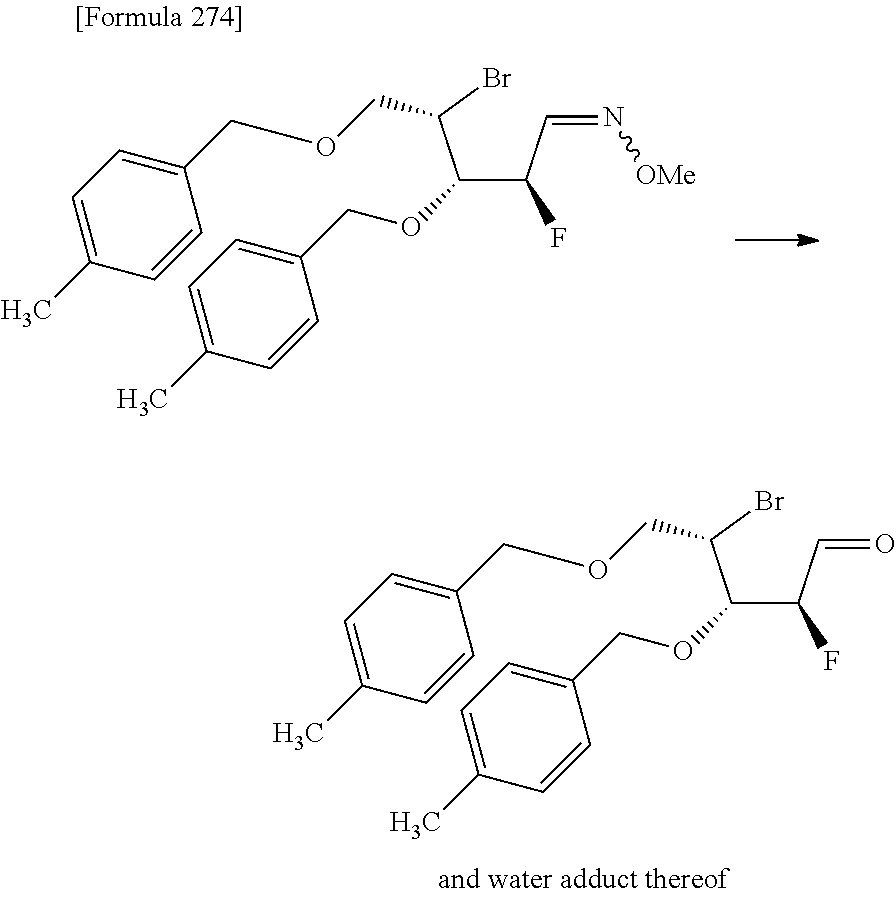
C(C(C=O)F)(C(Br)COCC1=CC=C(C)C=C1)OCC1=CC=C(C)C=C1.C(C(C=N[OMe])F)(C(Br)COCC1=CC=C(C)C=C1)OCC1=CC=C(C)C=C1
